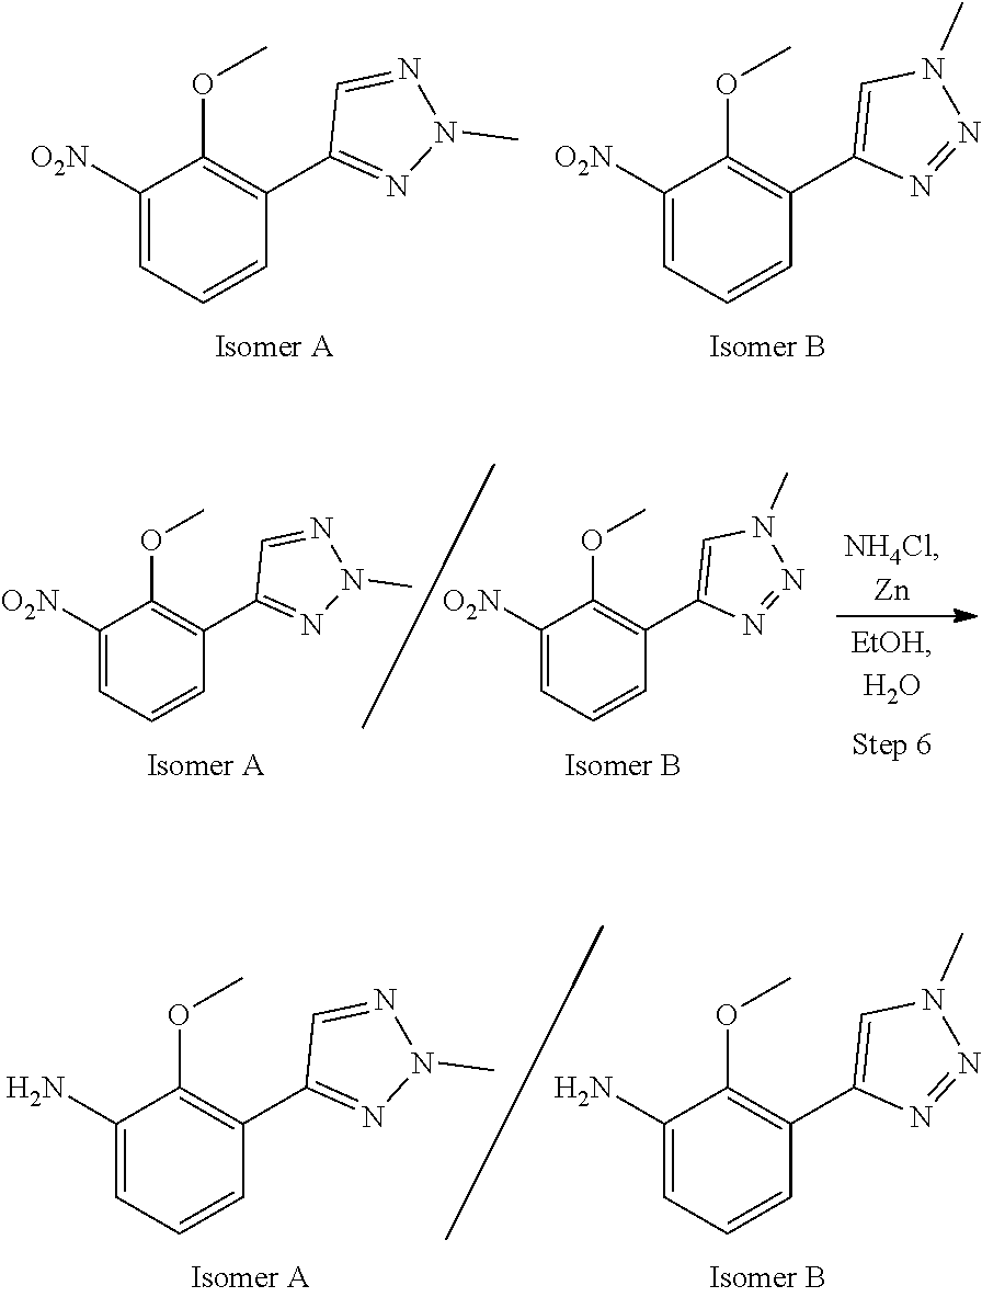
C1([O2N])=CC=CC(C2=NN(C)N=C2)=C1OC.C1([O2N])=CC=CC(C2=CN(C)N=N2)=C1OC.C1([O2N])=CC=CC(C2=NN(C)N=C2)=C1OC.C1([O2N])=CC=CC(C2=CN(C)N=N2)=C1OC.C1(N)=CC=CC(C2=CN(C)N=N2)=C1OC.C1(N)=CC=CC(C2=NN(C)N=C2)=C1OC
